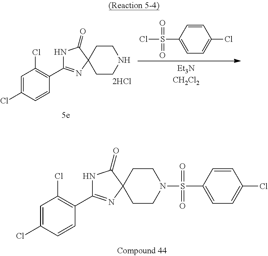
C1CC2(CCN1S(C1=CC=C(Cl)C=C1)(=O)=O)C(=O)NC(C1=C(Cl)C=C(Cl)C=C1)=N2.C1=CC(S(Cl)(=O)=O)=CC=C1Cl.C1CC2(CCN1)C(=O)NC(C1=C(Cl)C=C(Cl)C=C1)=N2
